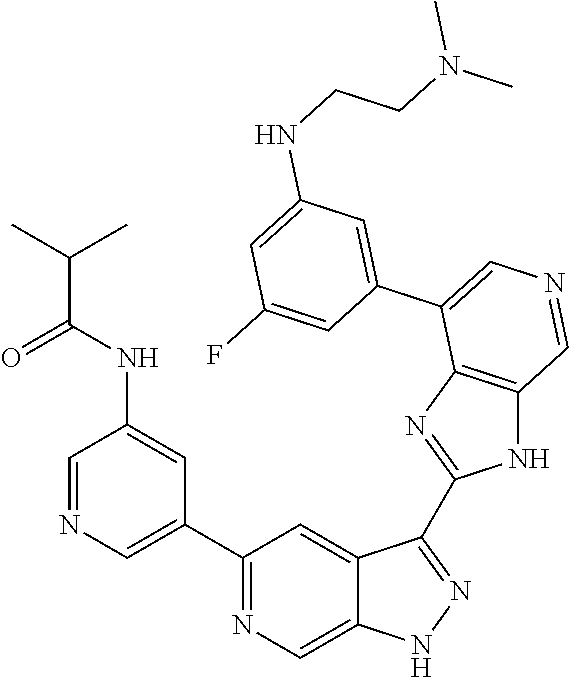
C1(C2=CN=CC(NC(=O)C(C)C)=C2)=NC=C2C(=C1)C(C1=NC3=C(N1)C=NC=C3C1=CC(NCCN(C)C)=CC(F)=C1)=NN2
